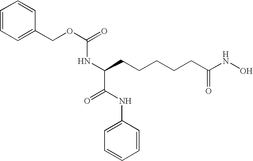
C1=CC=C(COC(=O)NC(C(NC2=CC=CC=C2)=O)CCCCCC(NO)=O)C=C1
